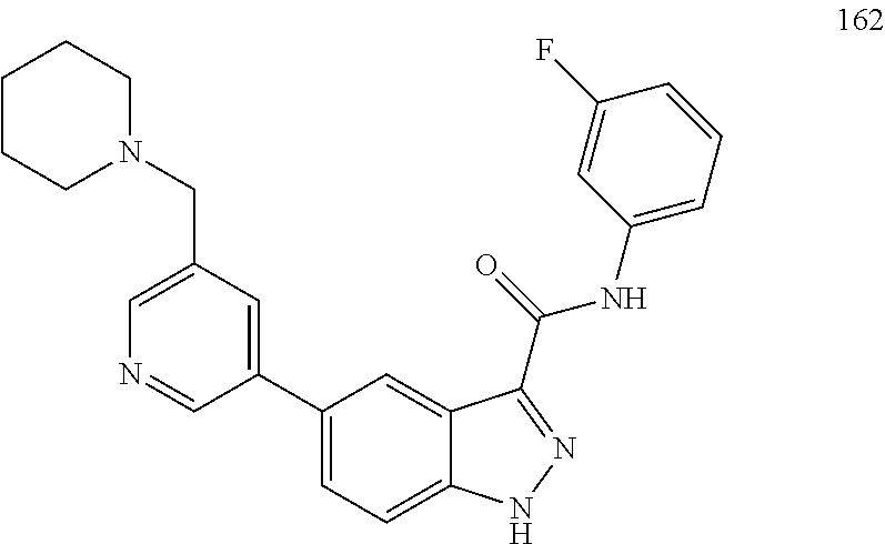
C1(C2=CC(CN3CCCCC3)=CN=C2)=CC=C2C(=C1)C(C(=O)NC1=CC=CC(F)=C1)=NN2
